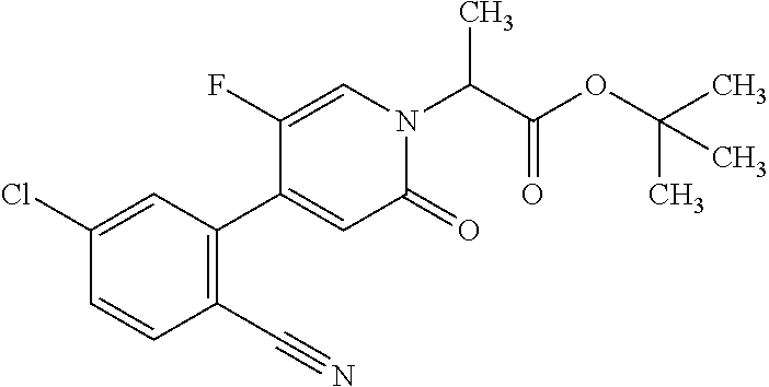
N1(C(C(OC(C)(C)C)=O)C)C(=O)C=C(C2=C(C#N)C=CC(Cl)=C2)C(F)=C1
